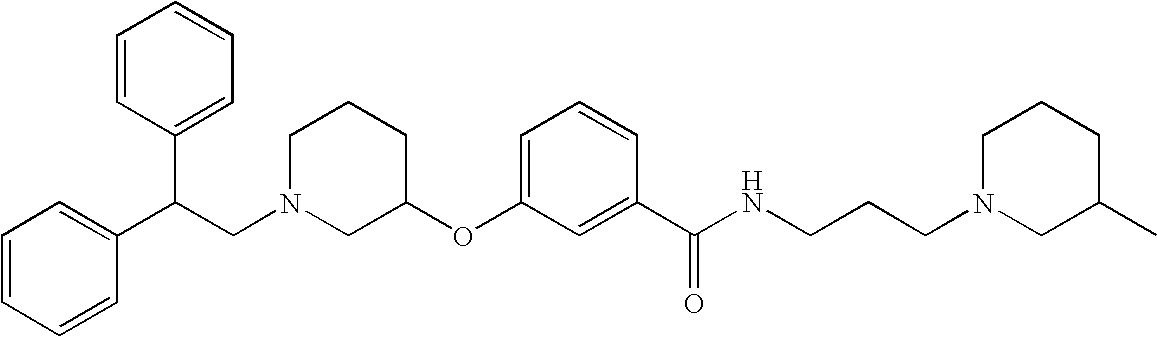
C1N(CC(C2=CC=CC=C2)C2=CC=CC=C2)CC(OC2=CC=CC(C(NCCCN3CC(C)CCC3)=O)=C2)CC1
